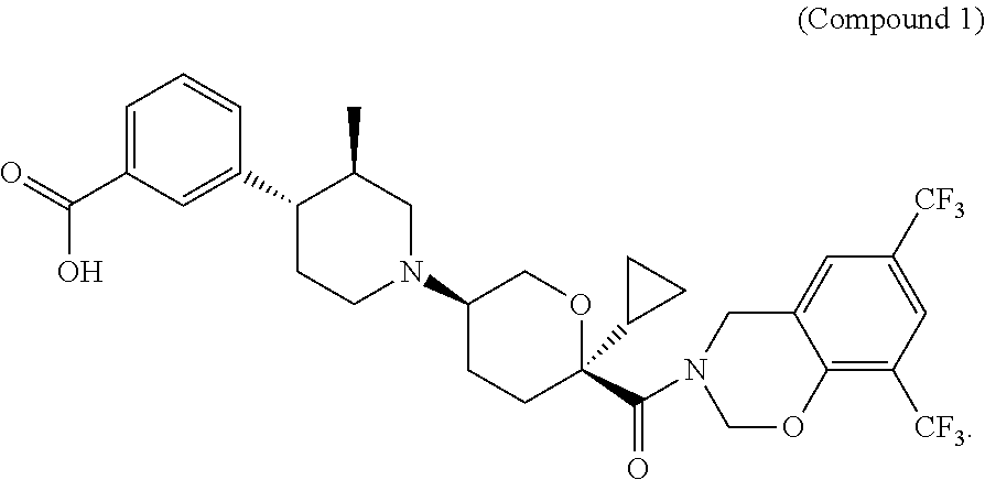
C1=C(C(O)=O)C=C(C2CCN(C3CCC(C(N4COC5=C([CF3])C=C([CF3])C=C5C4)=O)(C4CC4)OC3)CC2C)C=C1
